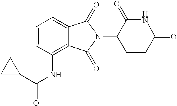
C1=C2C(=C(NC(C3CC3)=O)C=C1)C(=O)N(C1CCC(=O)NC1=O)C2=O
